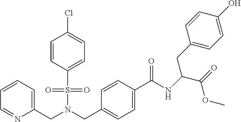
C1=CC=C(CN(CC2=CC=C(C(NC(C(=O)OC)CC3=CC=C(O)C=C3)=O)C=C2)S(=O)(=O)C2=CC=C(Cl)C=C2)N=C1
